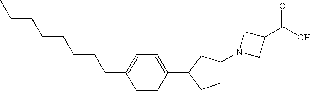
CCCCCCCCC1=CC=C(C2CCC(N3CC(C(O)=O)C3)C2)C=C1
